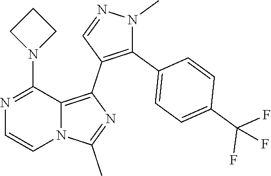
C1=CN2C(=C(C3=C(C4=CC=C(C(F)(F)F)C=C4)N(C)N=C3)N=C2C)C(N2CCC2)=N1
